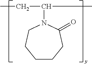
N1(C(CC)C)CCCCCC1=O
